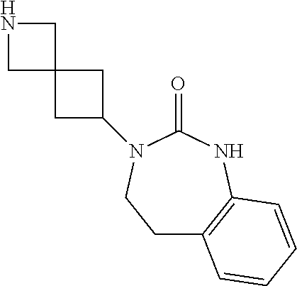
C1C2=C(NC(=O)N(C3CC4(C3)CNC4)C1)C=CC=C2
